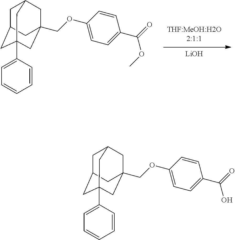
[LiOH].C1C2CC3(C4=CC=CC=C4)CC(COC4=CC=C(C(=O)OC)C=C4)(CC1C3)C2.C1C2CC3(C4=CC=CC=C4)CC(COC4=CC=C(C(=O)O)C=C4)(CC1C3)C2
